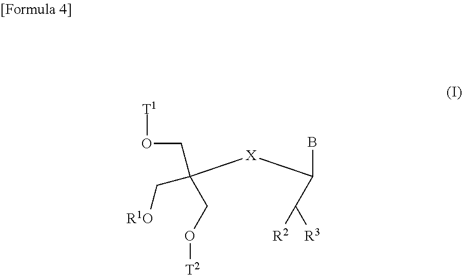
BC(C([R3])[R2])[X]C(CO[T2])(CO[T1])C[R1O]
